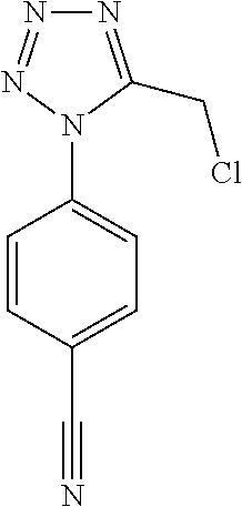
N1=C(CCl)N(C2=CC=C(C#N)C=C2)N=N1
